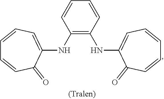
C1(NC2=CC=CC=CC2=O)=C(NC2=CC=CC=CC2=O)C=CC=C1
